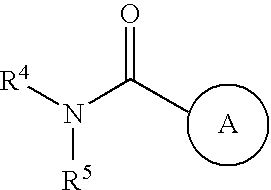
[R4]N(C(C)=O)[R5]
